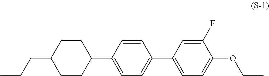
C1CC(C2=CC=C(C3=CC=C(OCC)C(F)=C3)C=C2)CCC1CCC
